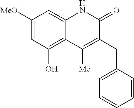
C1([MeO])=CC(O)=C2C(=C1)NC(=O)C(CC1=CC=CC=C1)=C2[Me]
